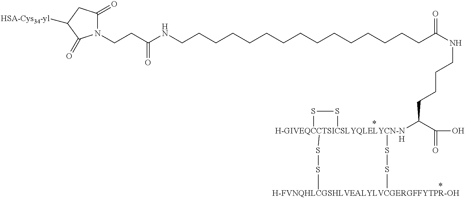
C(CC(NCCCCCCCCCCCCCCCC(NCCCCC([H-GIVEQCCTSICSLYQLELYCN-NH]1(SSC)(SSC)SS1)C(O)=O)=O)=O)N1C(=O)CC([HSA-Cys34-yl])C1=O
